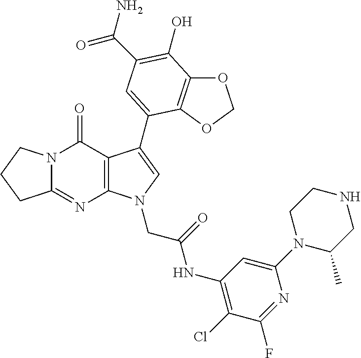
C12=NC3=C(C(=O)N1CCC2)C(C1=CC(C(N)=O)=C(O)C2=C1OCO2)=CN3CC(=O)NC1=C(Cl)C(F)=NC(N2C(C)CNCC2)=C1
